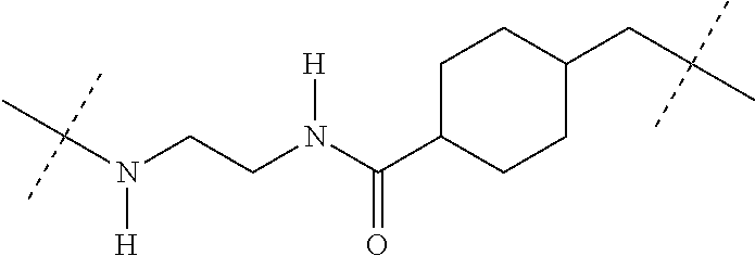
C(N(CCN(C(C1CCC(CC(C)(C)C)CC1)=O)[H])[H])(C)(C)C
